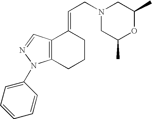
C12=C(N(C3=CC=CC=C3)N=C1)CCCC2=CCN1CC(C)OC(C)C1
